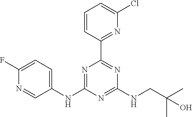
C1=CC(C2=NC(NCC(C)(C)O)=NC(NC3=CC=C(F)N=C3)=N2)=NC(Cl)=C1
